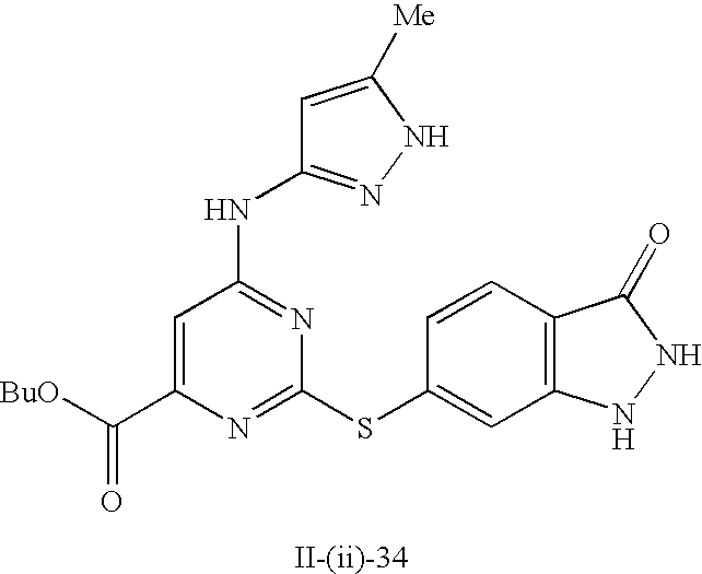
C1=C(C([BuO])=O)N=C(SC2=CC3=C(C=C2)C(=O)NN3)N=C1NC1=NNC([Me])=C1
